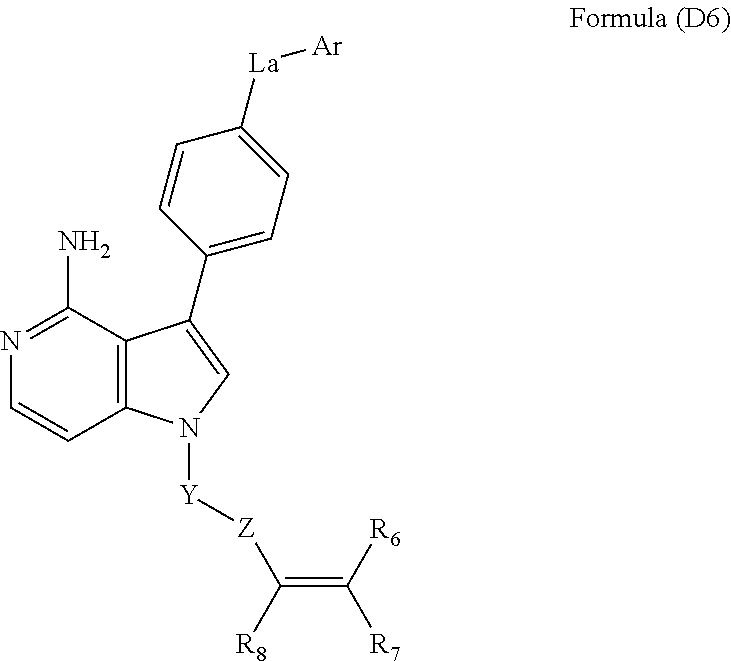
C1(N)=NC=CC2=C1C(C1=CC=C([La][Ar])C=C1)=CN2[Y][Z]C(=C([R6])[R7])[R8]
